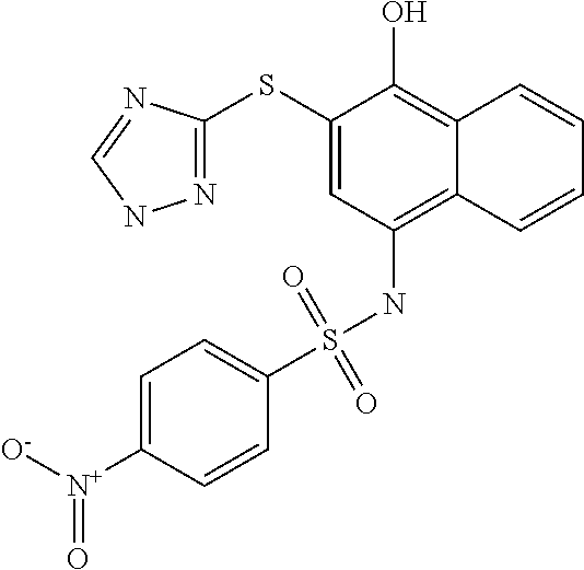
C1(SC2=NNC=N2)=CC(NS(C2=CC=C([N+]([O-])=O)C=C2)(=O)=O)=C2C(=C1O)C=CC=C2
